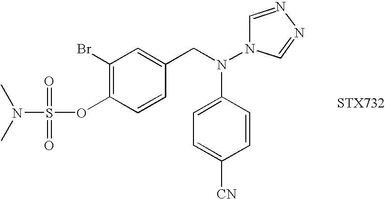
C1=CC(CN(C2=CC=C([CN])C=C2)N2C=NN=C2)=CC(Br)=C1OS(=O)(=O)N(C)C
